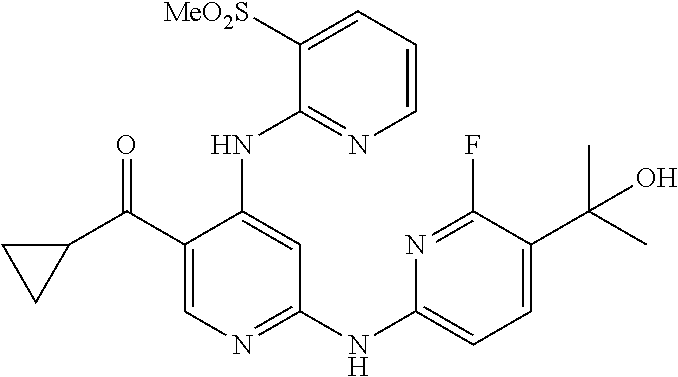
C1=CC=C([MeO2S])C(NC2=CC(NC3=CC=C(C(C)(O)C)C(F)=N3)=NC=C2C(C2CC2)=O)=N1
